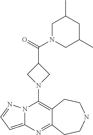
N12C(=CC=N1)N=C1C(=C2N2CC(C(=O)N3CC(C)CC(C)C3)C2)CCNCC1
